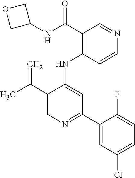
C(C1=CN=C(C2=CC(Cl)=CC=C2F)C=C1NC1=C(C(=O)NC2COC2)C=NC=C1)(C)=C
